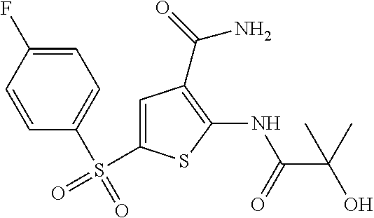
C(O)(C(=O)NC1=C(C(=O)N)C=C(S(=O)(C2=CC=C(F)C=C2)=O)S1)(C)C
